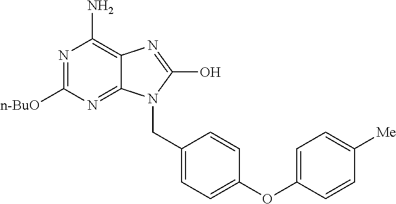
N1=C([n-BuO])N=C2C(=C1N)N=C(O)N2CC1=CC=C(OC2=CC=C([Me])C=C2)C=C1
